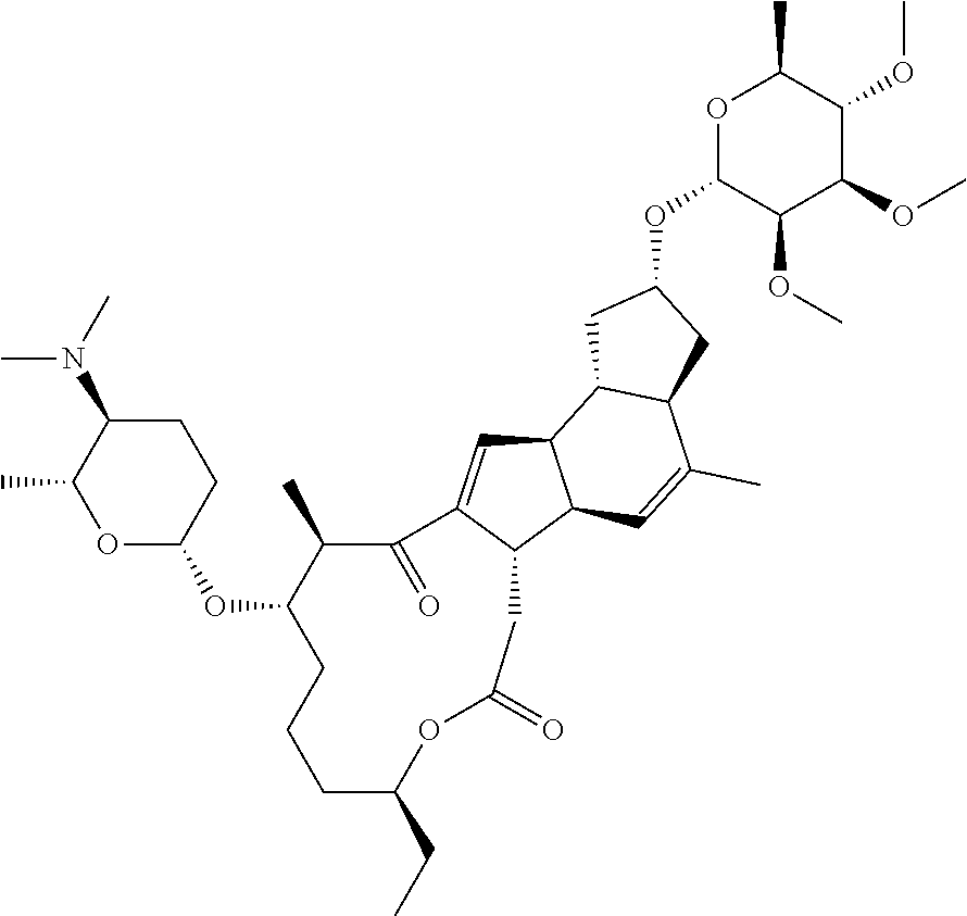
O1C(OC2CCCC(CC)OC(=O)CC3C(=CC4C3C=C(C)C3C4CC(OC4C(OC)C(OC)C(OC)C(C)O4)C3)C(=O)C2C)CCC(N(C)C)C1C
